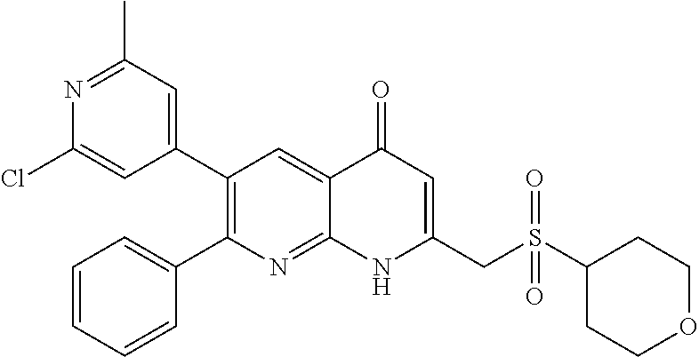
N1=C(C)C=C(C2=C(C3=CC=CC=C3)N=C3C(=C2)C(=O)C=C(CS(C2CCOCC2)(=O)=O)N3)C=C1Cl
